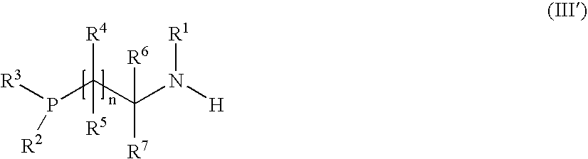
[R3]P(C(C(N([H])[R1])([R6])[R7])([R4])[R5])[R2]
